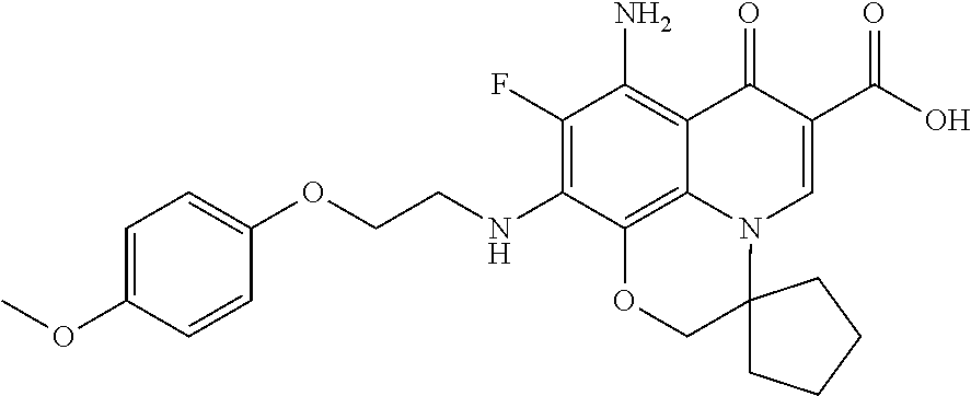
C1(F)=C(NCCOC2=CC=C(OC)C=C2)C2=C3C(=C1N)C(=O)C(C(O)=O)=CN3C1(CO2)CCCC1
